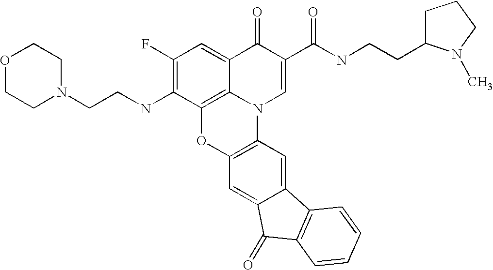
C1(F)=C(NCCN2CCOCC2)C2=C3C(=C1)C(=O)C(C(=O)NCCC1CCCN1C)=CN3C1=C(O2)C=C2C(=C1)C1=C(C2=O)C=CC=C1
